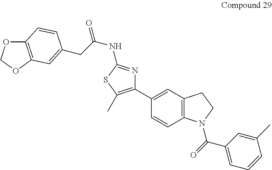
C1=CC2=C(C=C1C1=C(C)SC(NC(CC3=CC4=C(OCO4)C=C3)=O)=N1)CCN2C(=O)C1=CC=CC(C)=C1
